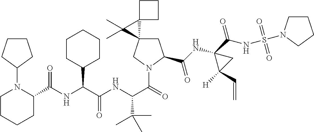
C1C2(CN(C(=O)C(NC(C(NC(C3N(C4CCCC4)CCCC3)=O)C3CCCCC3)=O)C(C)(C)C)C1C(NC1(C(NS(=O)(=O)N3CCCC3)=O)C([H])(C=C)C1)=O)C1(C2(C)C)CCC1
